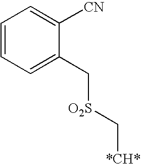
C1=CC=C(C[O2S]C[*CH*])C([CN])=C1
